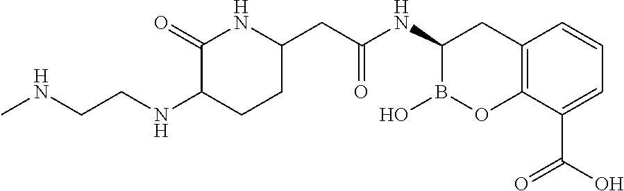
C1(=O)C(NCCNC)CCC(CC(NC2B(O)OC3=C(C2)C=CC=C3C(O)=O)=O)N1
